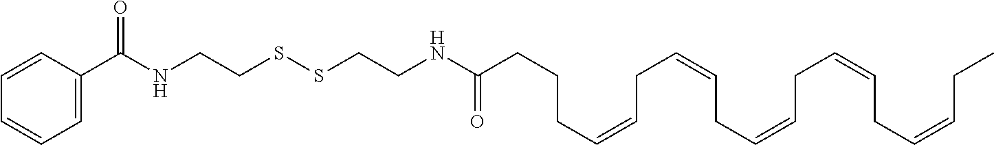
C1=C(C(NCCSSCCNC(CCCC=CCC=CCC=CCC=CCC=CCC)=O)=O)C=CC=C1
